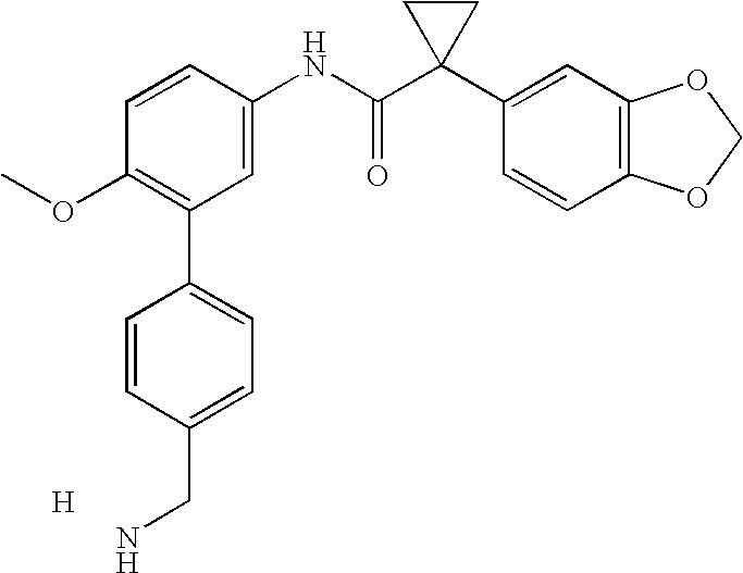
C1=CC(NC(C2(C3=CC4=C(C=C3)OCO4)CC2)=O)=CC(C2=CC=C(CN)C=C2)=C1OC.[H]
